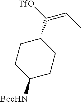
C1(C([TfO])=CC)CCC([BocHN])CC1
